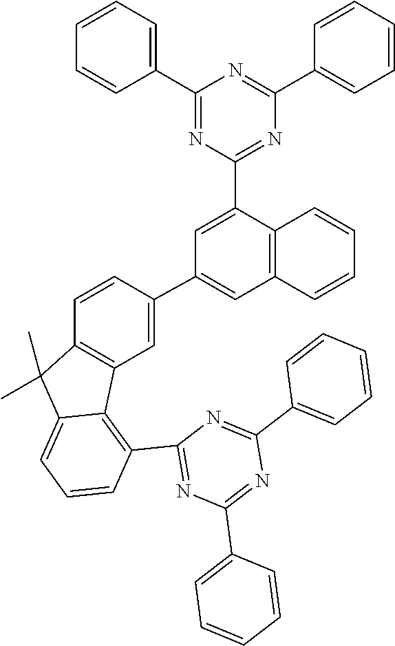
C1=CC2=C(C=C1C1=CC3=C(C(C4=NC(C5=CC=CC=C5)=NC(C5=CC=CC=C5)=N4)=C1)C=CC=C3)C1=C(C3=NC(C4=CC=CC=C4)=NC(C4=CC=CC=C4)=N3)C=CC=C1C2(C)C
